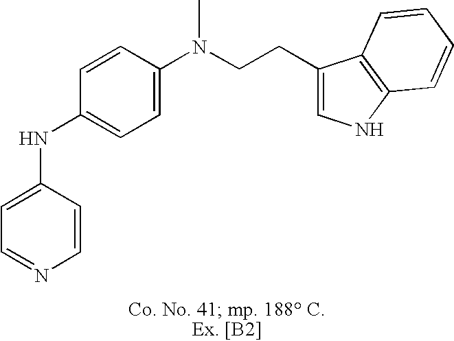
C1=C(NC2=CC=C(N(CCC3=CNC4=C3C=CC=C4)C)C=C2)C=CN=C1
